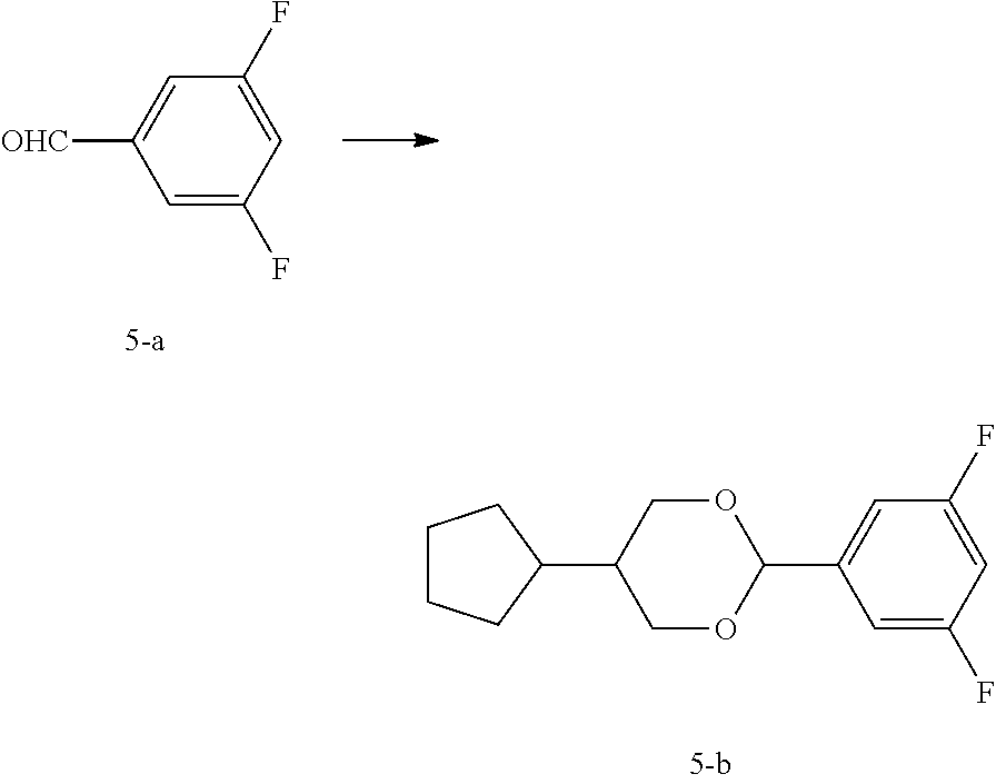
C1=C(F)C=C(F)C=C1[OHC].C1=C(F)C=C(F)C=C1C1OCC(C2CCCC2)CO1
